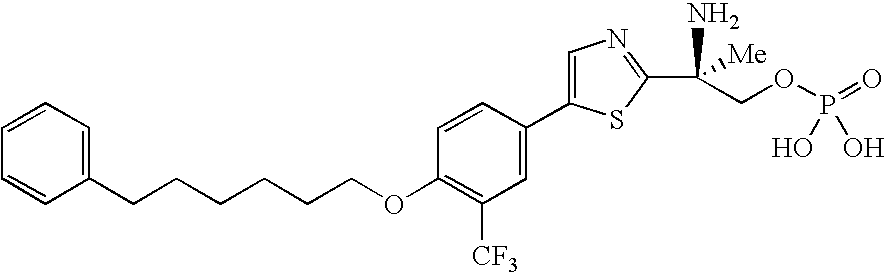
C1=CC(C2=CN=C(C(N)(COP(=O)(O)O)[Me])S2)=CC([CF3])=C1OCCCCCCC1=CC=CC=C1
